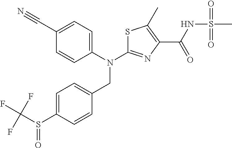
S1C(N(C2=CC=C(C#N)C=C2)CC2=CC=C(S(C(F)(F)F)=O)C=C2)=NC(C(NS(=O)(=O)C)=O)=C1C
